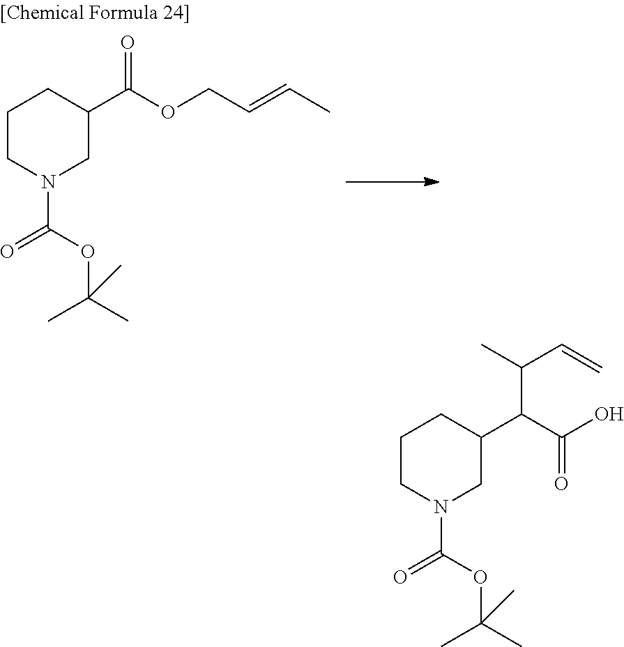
C1CN(C(OC(C)(C)C)=O)CC(C(OCC=CC)=O)C1.C1CN(C(OC(C)(C)C)=O)CC(C(C(O)=O)C(C=C)C)C1
